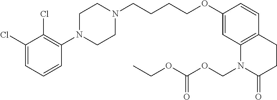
C1=C(Cl)C(Cl)=C(N2CCN(CCCCOC3=CC4=C(C=C3)CCC(=O)N4COC(OCC)=O)CC2)C=C1
